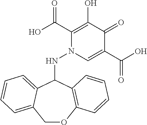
N(C1C2=C(OCC3=CC=CC=C13)C=CC=C2)N1C=C(C(O)=O)C(=O)C(O)=C1C(=O)O
